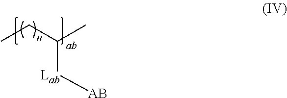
CCC(C)[Lab][AB]
